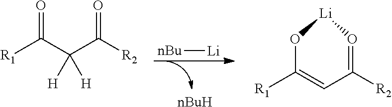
[R1]C(C(C([R2])=O)([H])[H])=O.[nBu][Li].[nBuH].O1C([R1])=CC([R2])=O[Li]1
